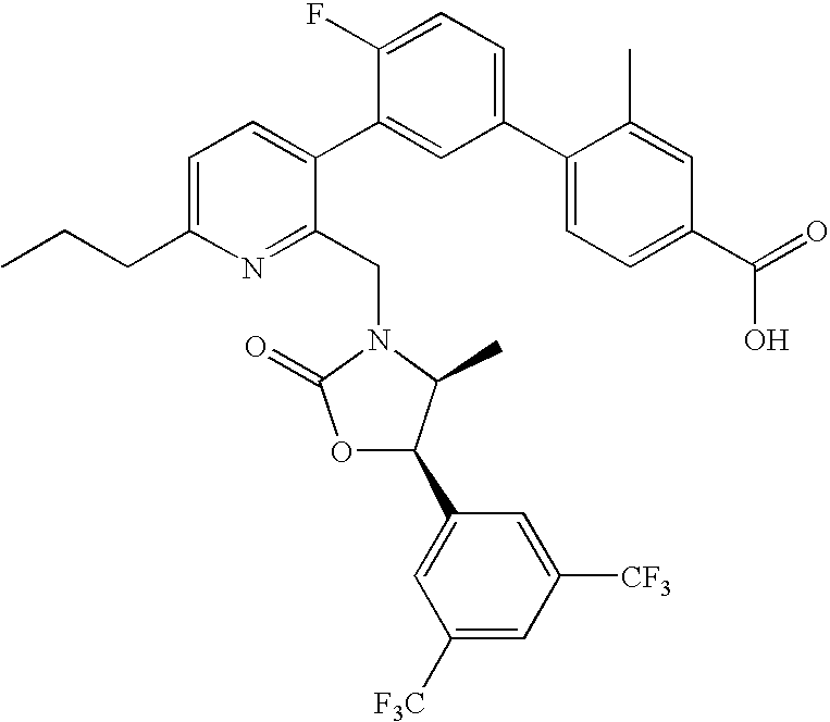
C1=C(CCC)N=C(CN2C(C)C(C3=CC([F3C])=CC([CF3])=C3)OC2=O)C(C2=CC(C3=CC=C(C(=O)O)C=C3C)=CC=C2F)=C1
